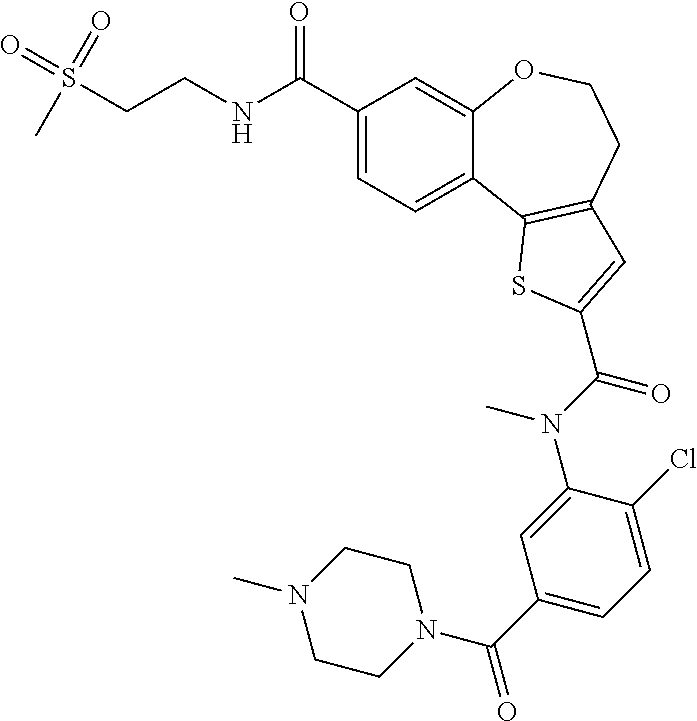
C1(C(NCCS(=O)(=O)C)=O)=CC=C2C(=C1)OCCC1=C2SC(C(N(C2=CC(C(N3CCN(C)CC3)=O)=CC=C2Cl)C)=O)=C1
